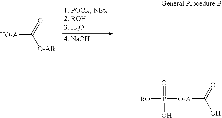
[HO-A]C(=O)[O-Alk].[RO]P([O-A]C(=O)O)(=O)O
